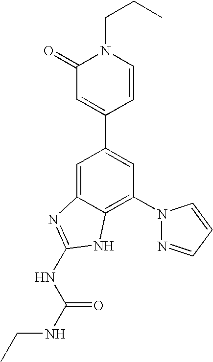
C1=C2C(=C(N3N=CC=C3)C=C1C1=CC(=O)N(CCC)C=C1)NC(NC(=O)NCC)=N2
